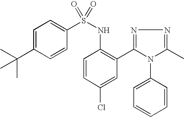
C1=C(C(C)(C)C)C=CC(S(NC2=C(C3=NN=C(C)N3C3=CC=CC=C3)C=C(Cl)C=C2)(=O)=O)=C1
